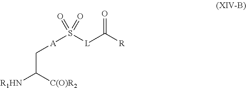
O=S([L]C([R])=O)([A]CC([R1HN])[C(O)R2])=O
